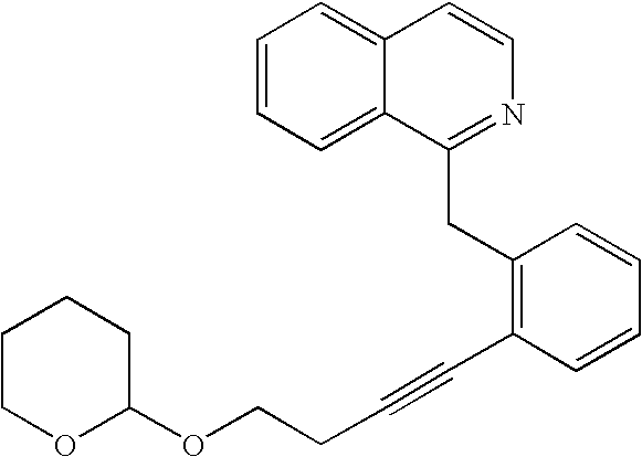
C1=CC=C2C(=C1)C=CN=C2CC1=C(C#CCCOC2CCCCO2)C=CC=C1
